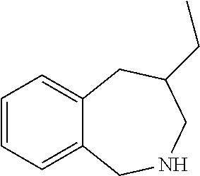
C1=CC=C2C(=C1)CC(CC)CNC2
